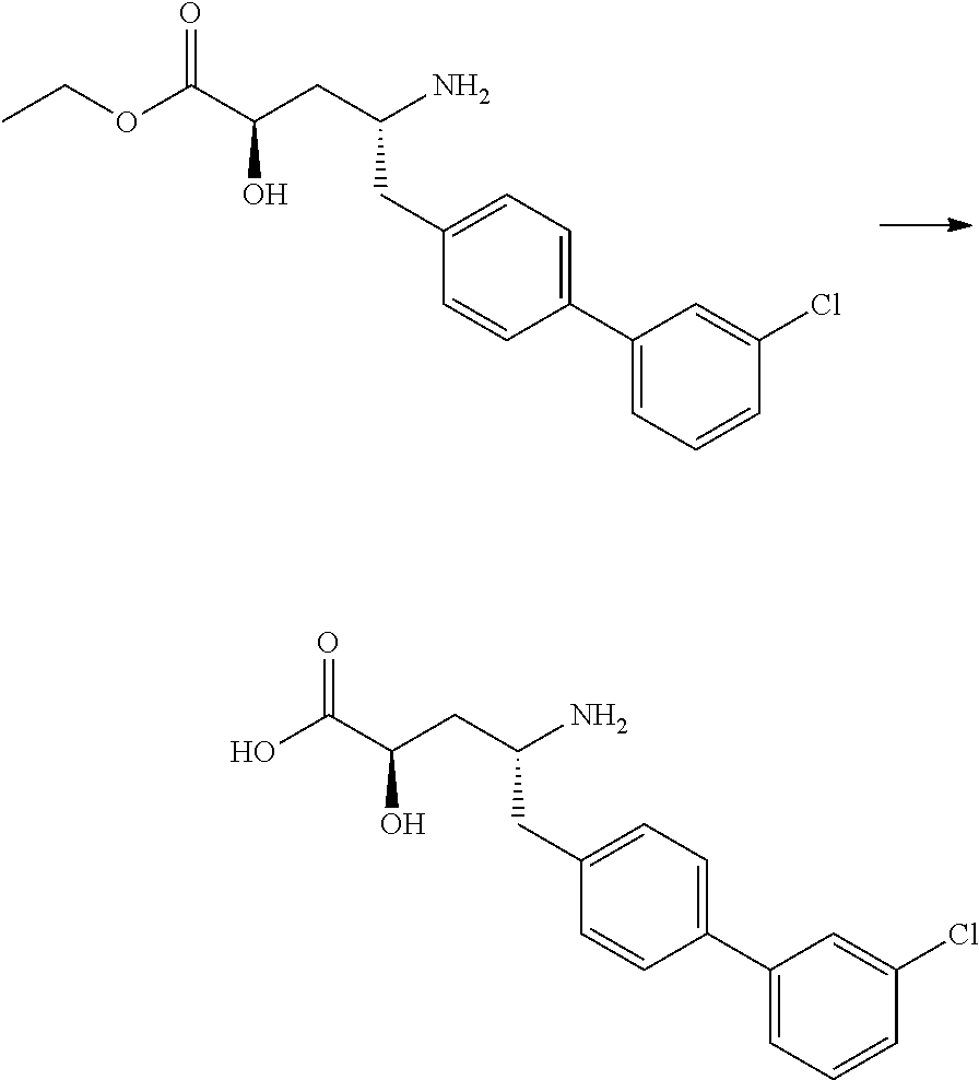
OC(C(CC(N)CC1=CC=C(C2=CC=CC(Cl)=C2)C=C1)O)=O.O(C(C(CC(N)CC1=CC=C(C2=CC=CC(Cl)=C2)C=C1)O)=O)CC
